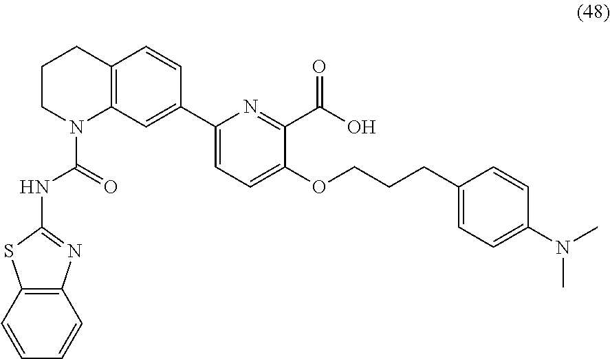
C12=C(C=CC=C1)SC(NC(N1C3=C(CCC1)C=CC(C1=CC=C(OCCCC4=CC=C(N(C)C)C=C4)C(C(O)=O)=N1)=C3)=O)=N2
